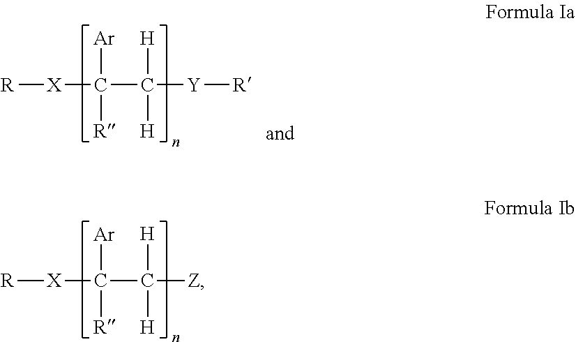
[R][X]C(C([Z])([H])[H])([Ar])[R].[R][X]C(C([Y][R])([H])[H])([Ar])[R]
